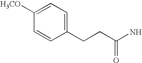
C1=C([H3CO])C=CC(CCC(N)=O)=C1
